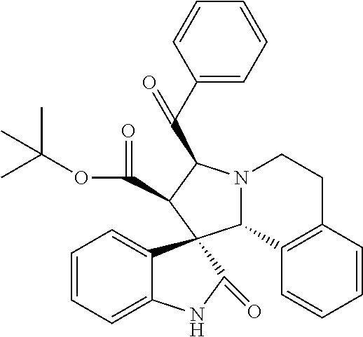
C1=CC=C2C(=C1)C1(C(=O)N2)C2N(C(C(C3=CC=CC=C3)=O)C1C(OC(C)(C)C)=O)CCC1=C2C=CC=C1
